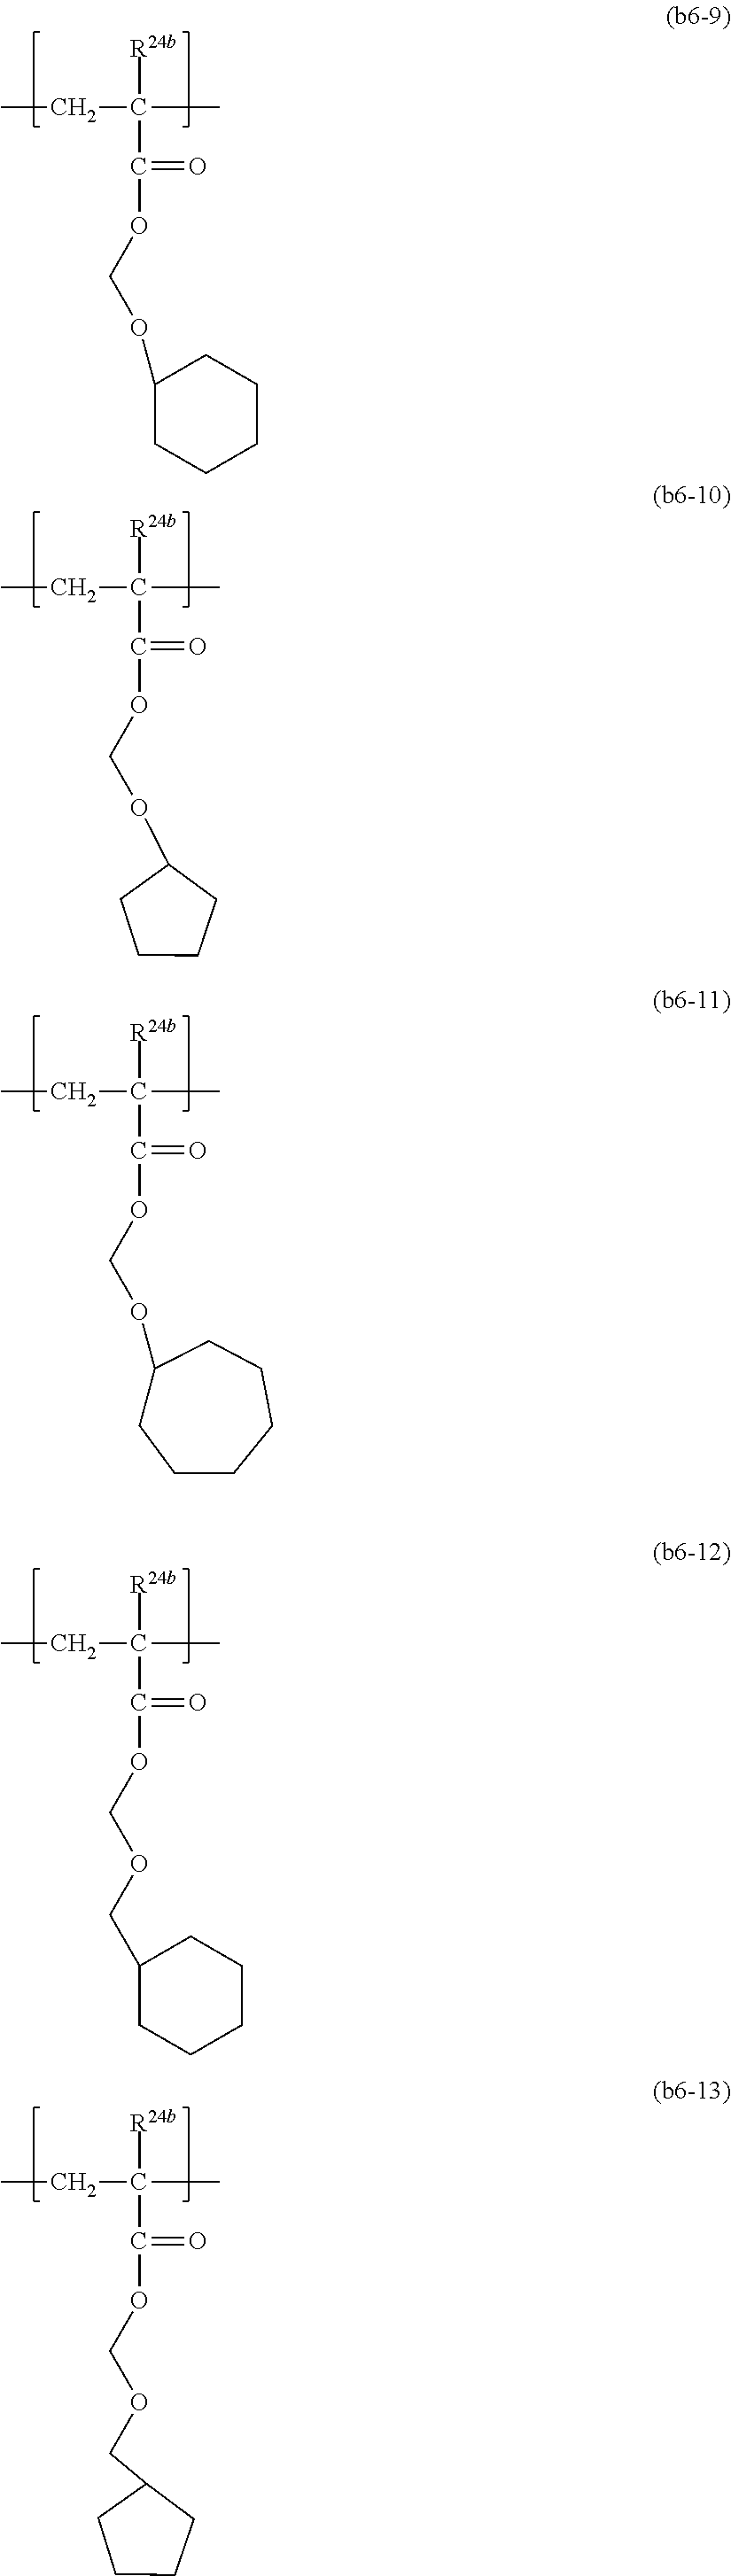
C1(OCOC(C([R24b])(C)CC)=O)CCCCC1.C1(OCOC(C([R24b])(C)CC)=O)CCCC1.O(COC(C([R24b])(C)CC)=O)CC1CCCCC1.O(COC(C([R24b])(C)CC)=O)CC1CCCC1.O(COC(C([R24b])(C)CC)=O)C1CCCCCC1
